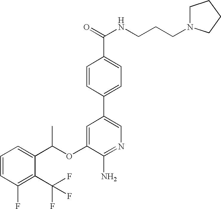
C1=CC=C(C(OC2=CC(C3=CC=C(C(NCCCN4CCCC4)=O)C=C3)=CN=C2N)C)C(C(F)(F)F)=C1F
